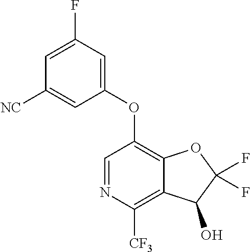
C1=C(F)C=C(OC2=C3C(=C([CF3])N=C2)C(O)C(F)(F)O3)C=C1[NC]
